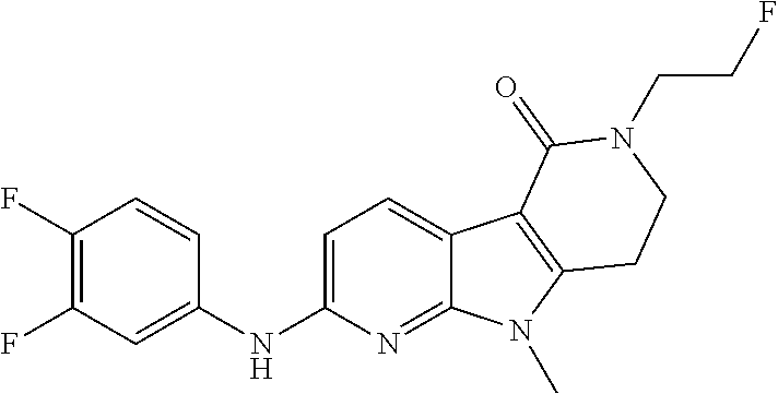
C1(NC2=CC(F)=C(F)C=C2)=CC=C2C(=N1)N(C)C1=C2C(=O)N(CCF)CC1
